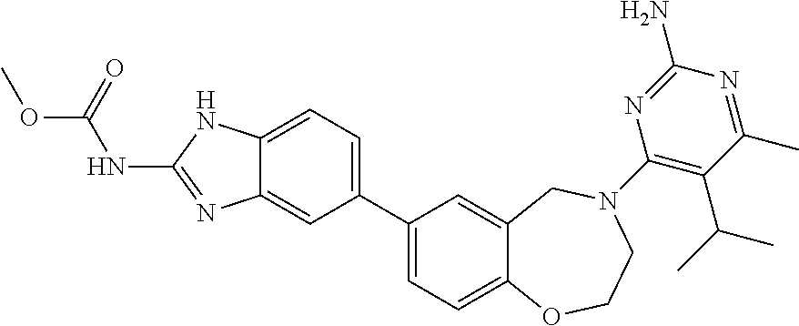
C12=CC=C(C3=CC=C4C(=C3)CN(C3=C(C(C)C)C(C)=NC(N)=N3)CCO4)C=C1N=C(NC(OC)=O)N2
